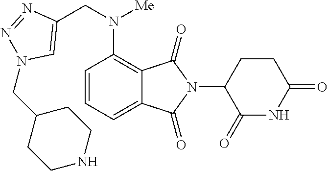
C12=CC=CC(N(CC3=CN(CC4CCNCC4)N=N3)[Me])=C1C(=O)N(C1C(=O)NC(=O)CC1)C2=O
